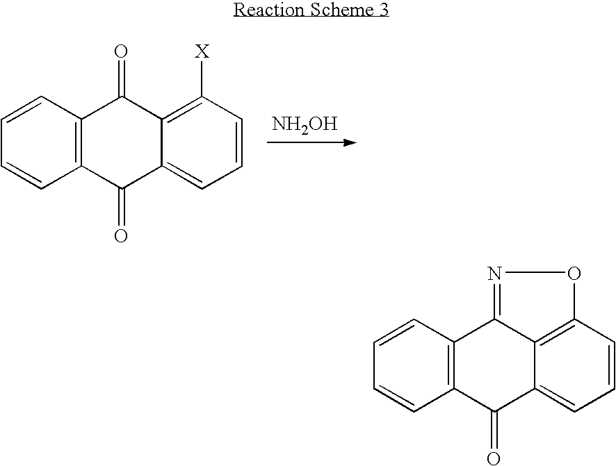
C1=CC2=C(C(=O)C3=CC=CC4=C3C2=NO4)C=C1.C1=CC2=C(C(=O)C3=CC=CC([X])=C3C2=O)C=C1.[NH2OH]
